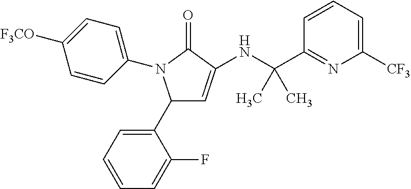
C1(C2=CC=CC=C2F)C=C(NC(C2=NC([CF3])=CC=C2)(C)C)C(=O)N1C1=CC=C([F3CO])C=C1
